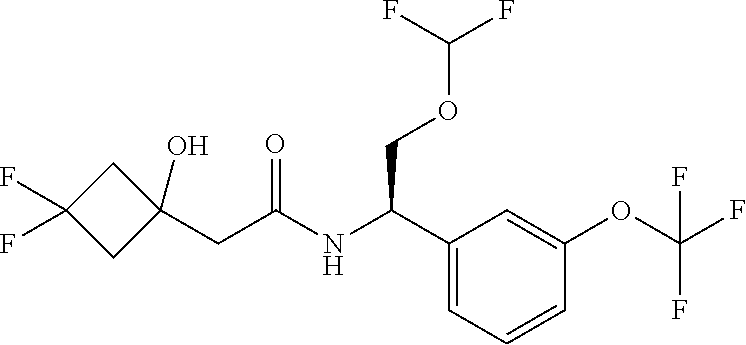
C1(C(NC(CC2(O)CC(F)(F)C2)=O)COC(F)F)=CC=CC(OC(F)(F)F)=C1
